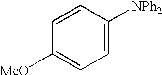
C1=C([NPh2])C=CC([MeO])=C1
